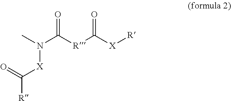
[R][X]C([R]C(N(C)[X]C([R])=O)=O)=O
